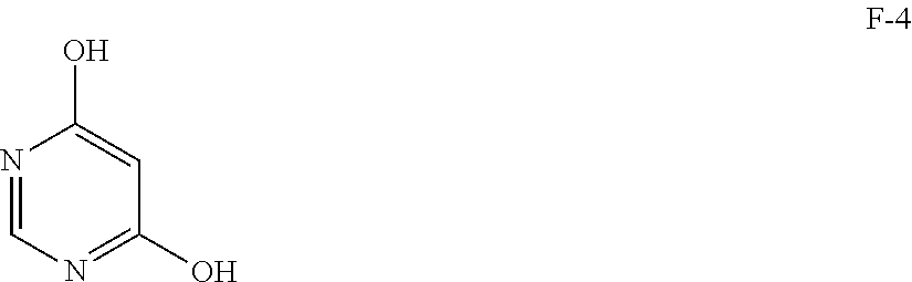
N1=CN=C(O)C=C1O
